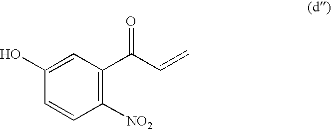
C1=CC([NO2])=C(C(C=C)=O)C=C1O
